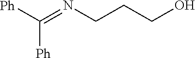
[Ph]C(=NCCCO)[Ph]
